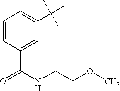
C1(C(=O)NCCOC)=CC(C(C)(C)C)=CC=C1
